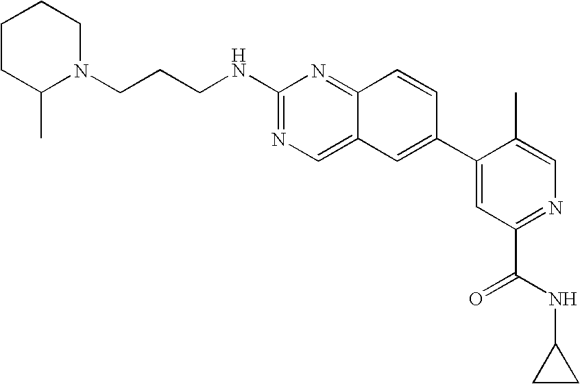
C12=NC(NCCCN3CCCCC3C)=NC=C1C=C(C1=CC(C(=O)NC3CC3)=NC=C1C)C=C2
